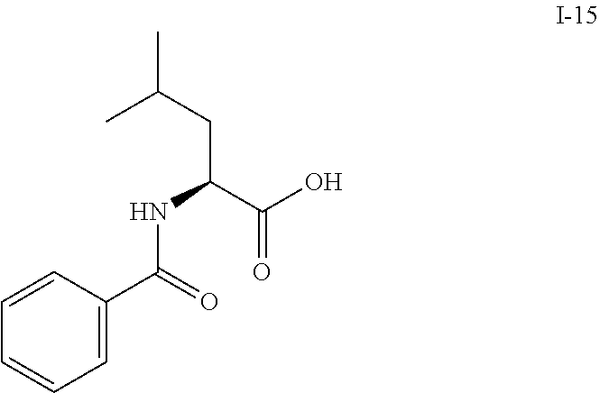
C(C(C(O)=O)NC(C1=CC=CC=C1)=O)C(C)C
